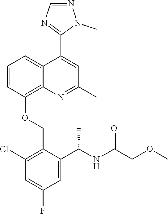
C1=CC(OCC2=C(Cl)C=C(F)C=C2C(NC(COC)=O)C)=C2C(=C1)C(C1=NC=NN1C)=CC(C)=N2
